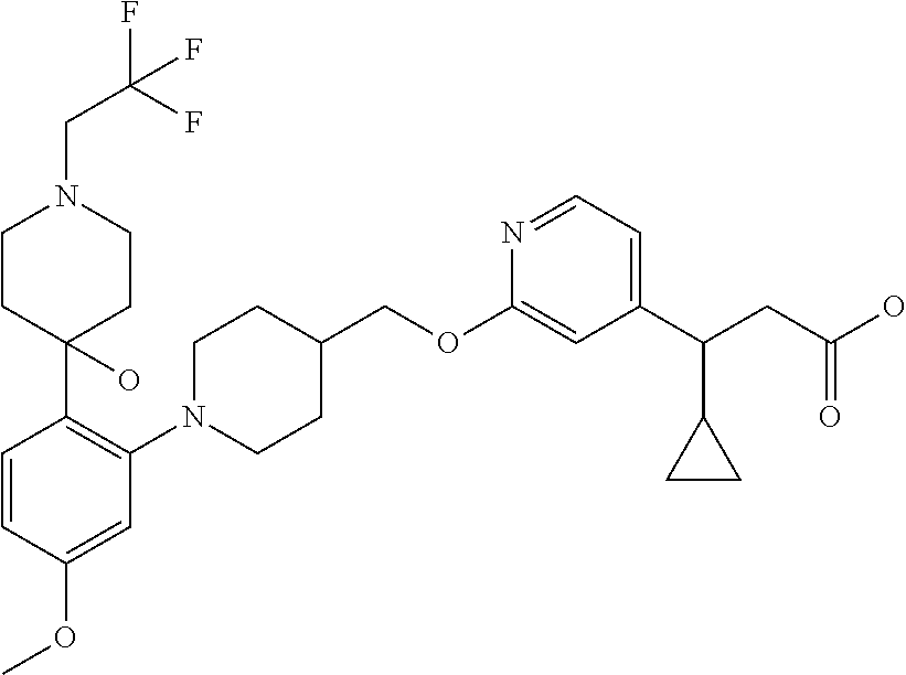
C(CN1CCC(C2=C(N3CCC(COC4=CC(C(CC(O)=O)C5CC5)=CC=N4)CC3)C=C(OC)C=C2)(O)CC1)(F)(F)F
